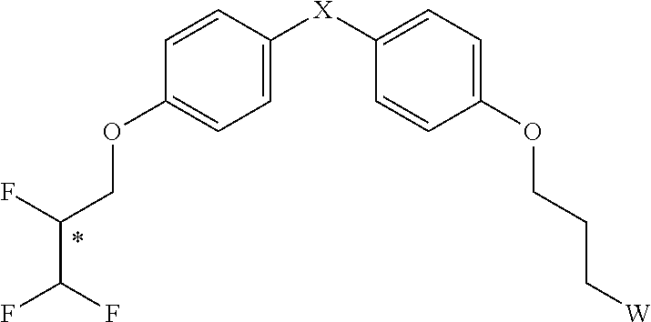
C1=CC([X]C2=CC=C(OCCC[W])C=C2)=CC=C1OCC(C(F)F)F
